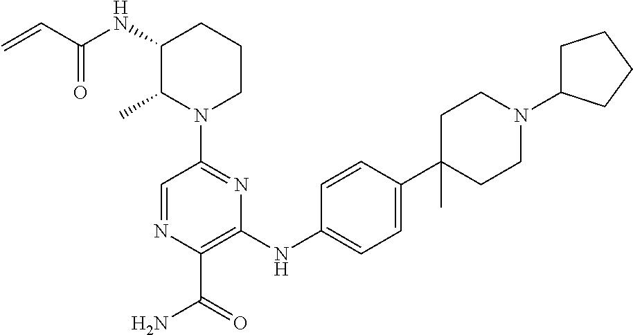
C1=NC(C(=O)N)=C(NC2=CC=C(C3(C)CCN(C4CCCC4)CC3)C=C2)N=C1N1CCCC(NC(C=C)=O)C1C
